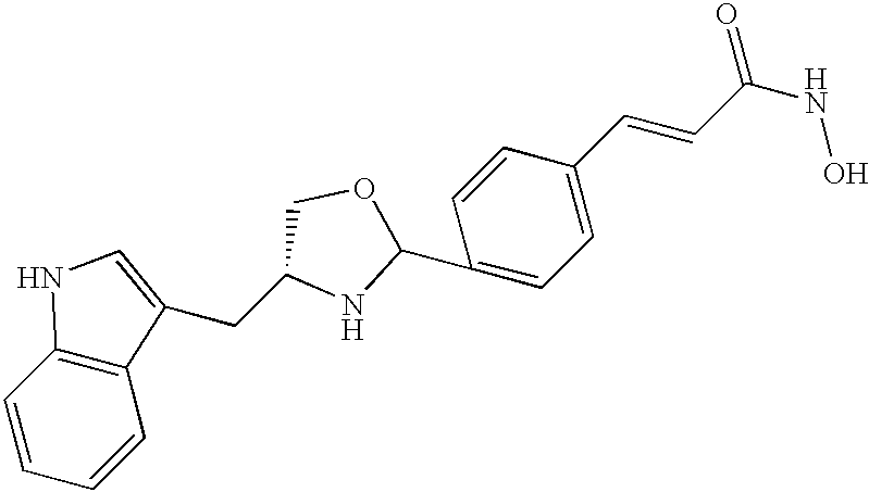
C1(C2=CC=C(C=CC(NO)=O)C=C2)OCC(CC2=CNC3=C2C=CC=C3)N1
